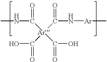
CNC(=O)[Ar](C(N[Ar]C)=O)(C(O)=O)C(O)=O
